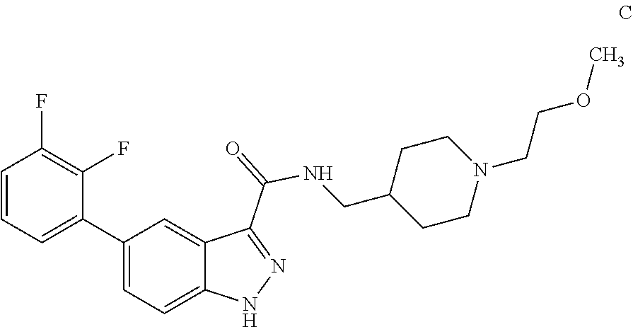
C1=CC=C(C2=CC=C3C(=C2)C(C(=O)NCC2CCN(CCOC)CC2)=NN3)C(F)=C1F
